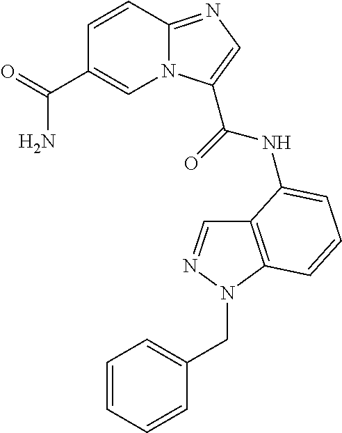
C1=CC2=NC=C(C(=O)NC3=CC=CC4=C3C=NN4CC3=CC=CC=C3)N2C=C1C(=O)N
